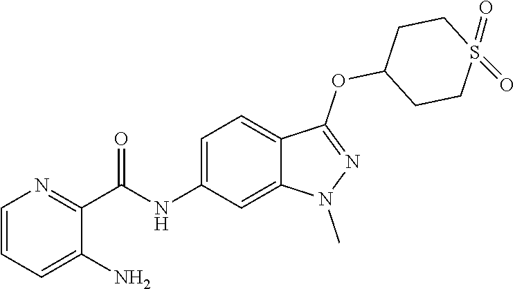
C1=CC=C(N)C(C(NC2=CC=C3C(=C2)N(C)N=C3OC2CCS(=O)(=O)CC2)=O)=N1
